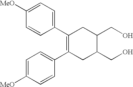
C1([MeO])=CC=C(C2=C(C3=CC=C([MeO])C=C3)CC(CO)C(CO)C2)C=C1
